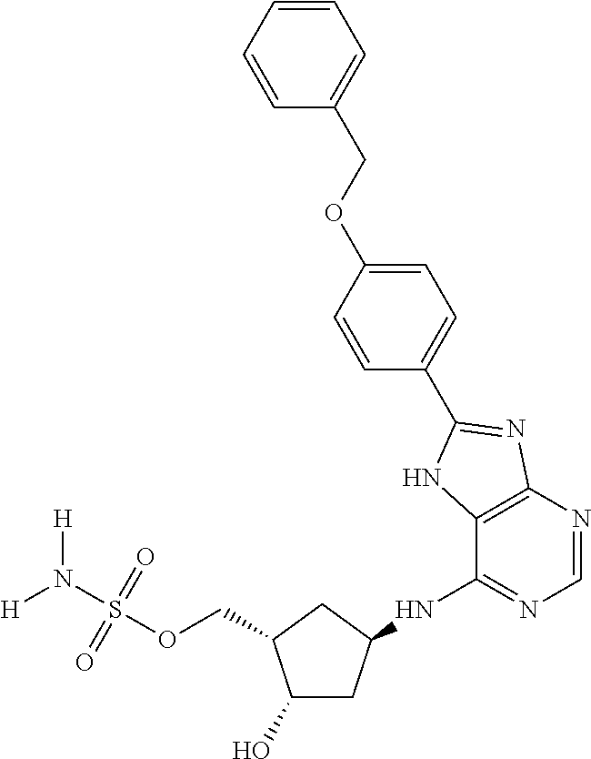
C1(O)CC(NC2=NC=NC3=C2NC(C2=CC=C(OCC4=CC=CC=C4)C=C2)=N3)CC1COS(N([H])[H])(=O)=O
